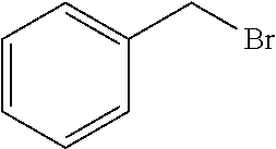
BrCC1=CC=CC=C1
